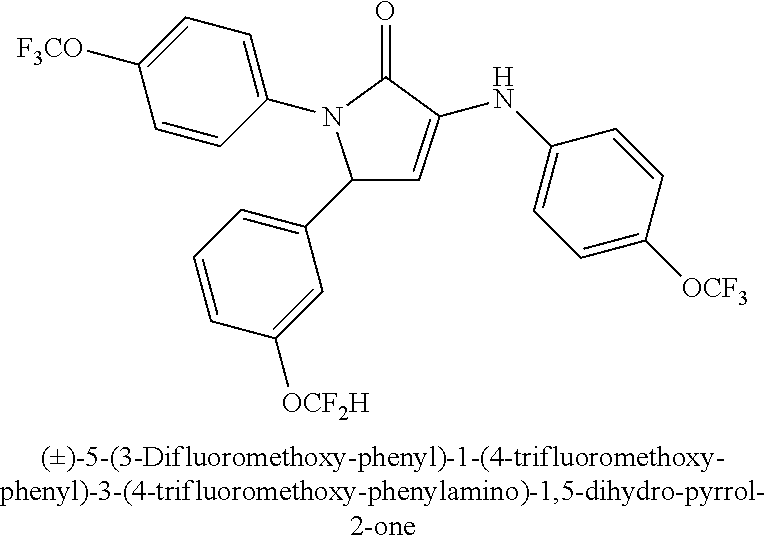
C1(C2=CC=CC([OCF2H])=C2)C=C(NC2=CC=C([OCF3])C=C2)C(=O)N1C1=CC=C([OCF3])C=C1
